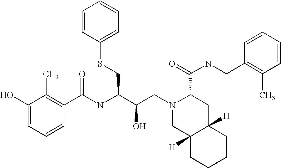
N(C(C(CN1CC2([H])C([H])(CC1C(NCC1=C(C)C=CC=C1)=O)CCCC2)O)CSC1=CC=CC=C1)C(C1=C(C)C(O)=CC=C1)=O
